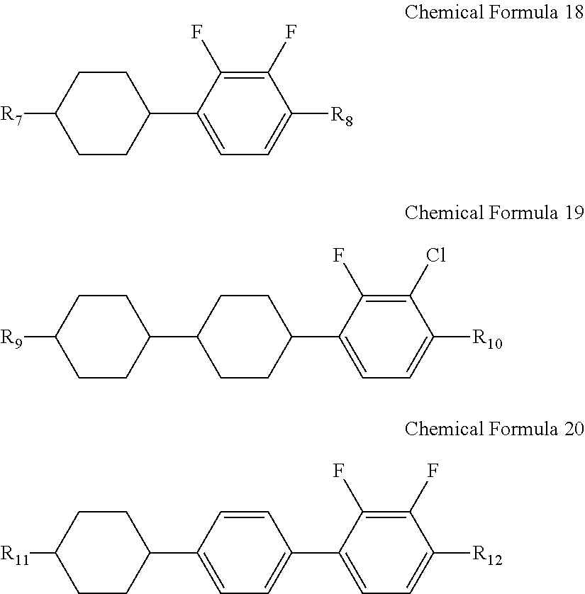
C1CC([R7])CCC1C1=CC=C([R8])C(F)=C1F.C1CC([R9])CCC1C1CCC(C2=CC=C([R10])C(Cl)=C2F)CC1.C1CC([R11])CCC1C1=CC=C(C2=CC=C([R12])C(F)=C2F)C=C1
